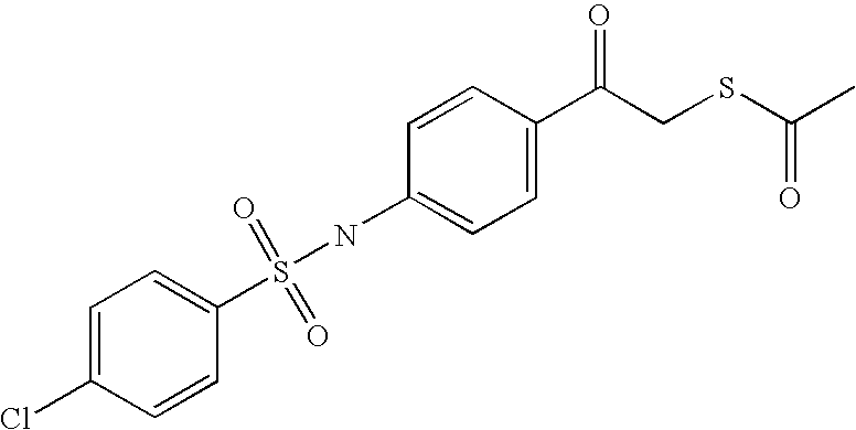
N(C1=CC=C(C(CSC(=O)C)=O)C=C1)S(C1=CC=C(Cl)C=C1)(=O)=O
